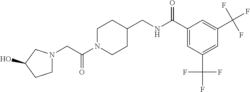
C1N(C(CN2CCC(O)C2)=O)CCC(CNC(C2=CC(C(F)(F)F)=CC(C(F)(F)F)=C2)=O)C1
